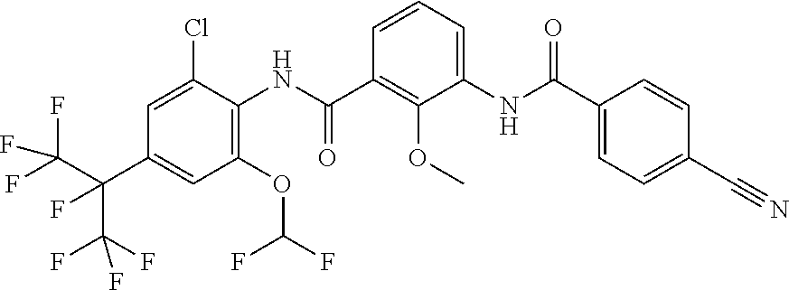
C1=CC=C(NC(C2=CC=C(C#N)C=C2)=O)C(OC)=C1C(NC1=C(OC(F)F)C=C(C(C(F)(F)F)(C(F)(F)F)F)C=C1Cl)=O
